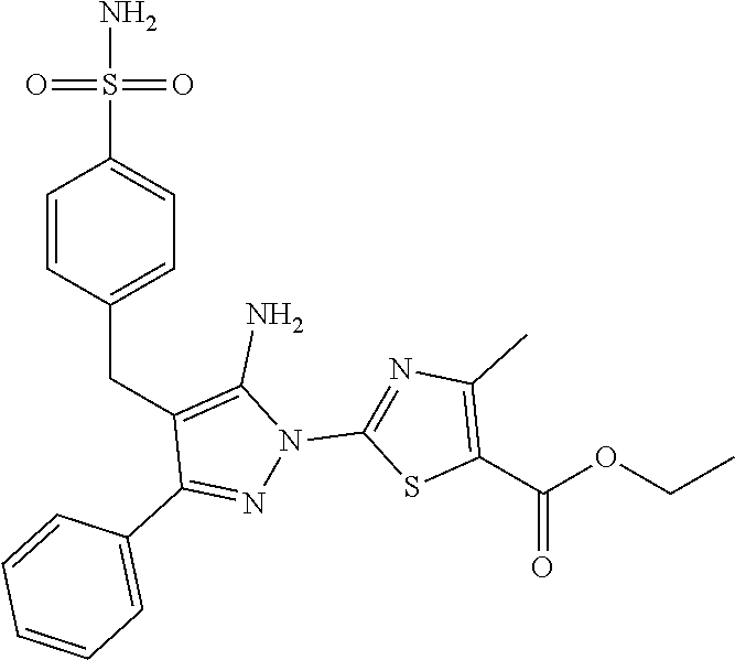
C(C1=C(N)N(C2=NC(C)=C(C(OCC)=O)S2)N=C1C1=CC=CC=C1)C1=CC=C(S(N)(=O)=O)C=C1
